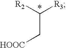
[R2]C([R3])C[HOOC]
